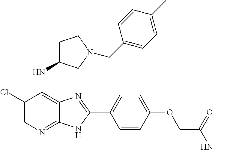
C1(Cl)=CN=C2C(=C1NC1CCN(CC3=CC=C(C)C=C3)C1)N=C(C1=CC=C(OCC(NC)=O)C=C1)N2
